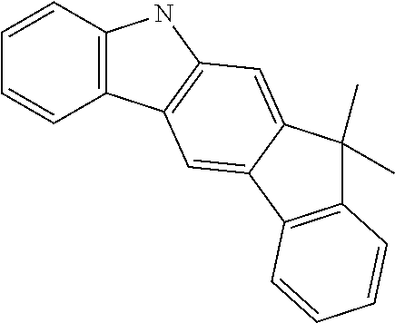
C1=CC2=C(C=C1)C1=C(N2)C=C2C(=C1)C1=C(C2(C)C)C=CC=C1
